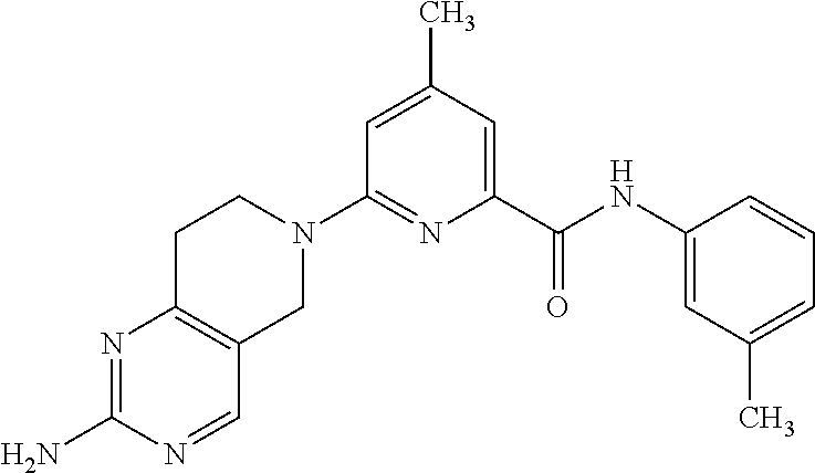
C1=C(C)C=C(C(NC2=CC(C)=CC=C2)=O)N=C1N1CCC2=C(C1)C=NC(N)=N2
